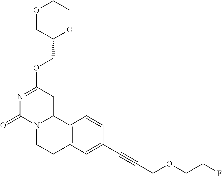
O1CC(COC2=NC(=O)N3C(=C2)C2=C(CC3)C=C(C#CCOCCF)C=C2)OCC1
